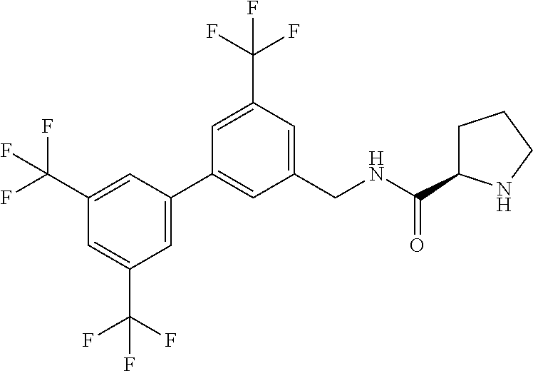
C1(C(F)(F)F)=CC(C2=CC(CNC(=O)C3CCCN3)=CC(C(F)(F)F)=C2)=CC(C(F)(F)F)=C1
